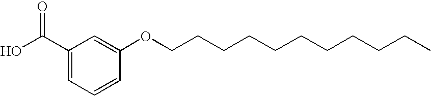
C1(C(O)=O)=CC=CC(OCCCCCCCCCCC)=C1
